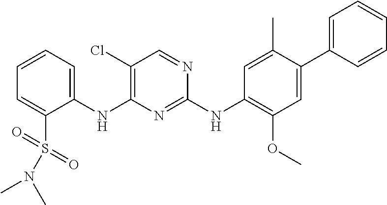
C1(NC2=C(Cl)C=NC(NC3=C(OC)C=C(C4=CC=CC=C4)C(C)=C3)=N2)=CC=CC=C1S(=O)(=O)N(C)C
